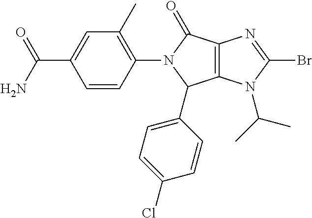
C12=C(N(C(C)C)C(Br)=N1)C(C1=CC=C(Cl)C=C1)N(C1=C(C)C=C(C(N)=O)C=C1)C2=O
